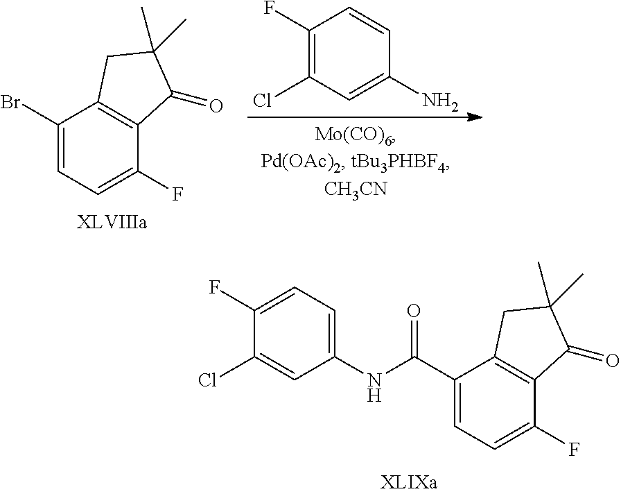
C1=C(F)C(Cl)=CC(NC(C2=CC=C(F)C3=C2CC(C)(C)C3=O)=O)=C1.C1(Br)=CC=C(F)C2=C1CC(C)(C)C2=O.[XLVIIIa].C1=CC(N)=CC(Cl)=C1F
